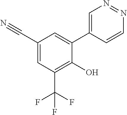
N1=NC=C(C2=CC(C#N)=CC(C(F)(F)F)=C2O)C=C1
